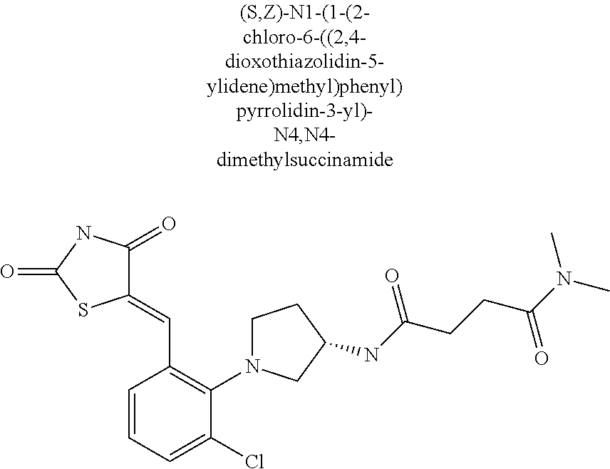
C1(=CC2=C(N3CCC(NC(CCC(N(C)C)=O)=O)C3)C(Cl)=CC=C2)C(=O)NC(=O)S1
